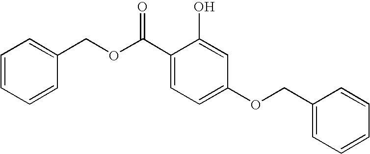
C1=CC=CC(COC(C2=CC=C(OCC3=CC=CC=C3)C=C2O)=O)=C1
